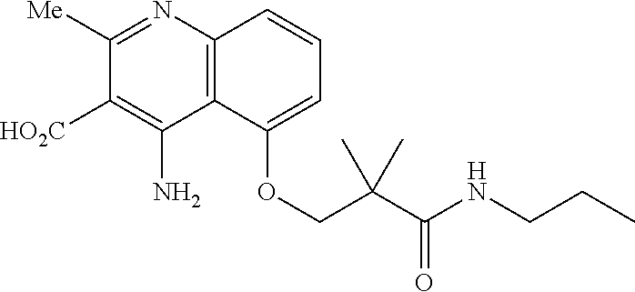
C1([Me])=NC2=C(C(N)=C1[HO2C])C(OCC(C(=O)NCCC)(C)C)=CC=C2
